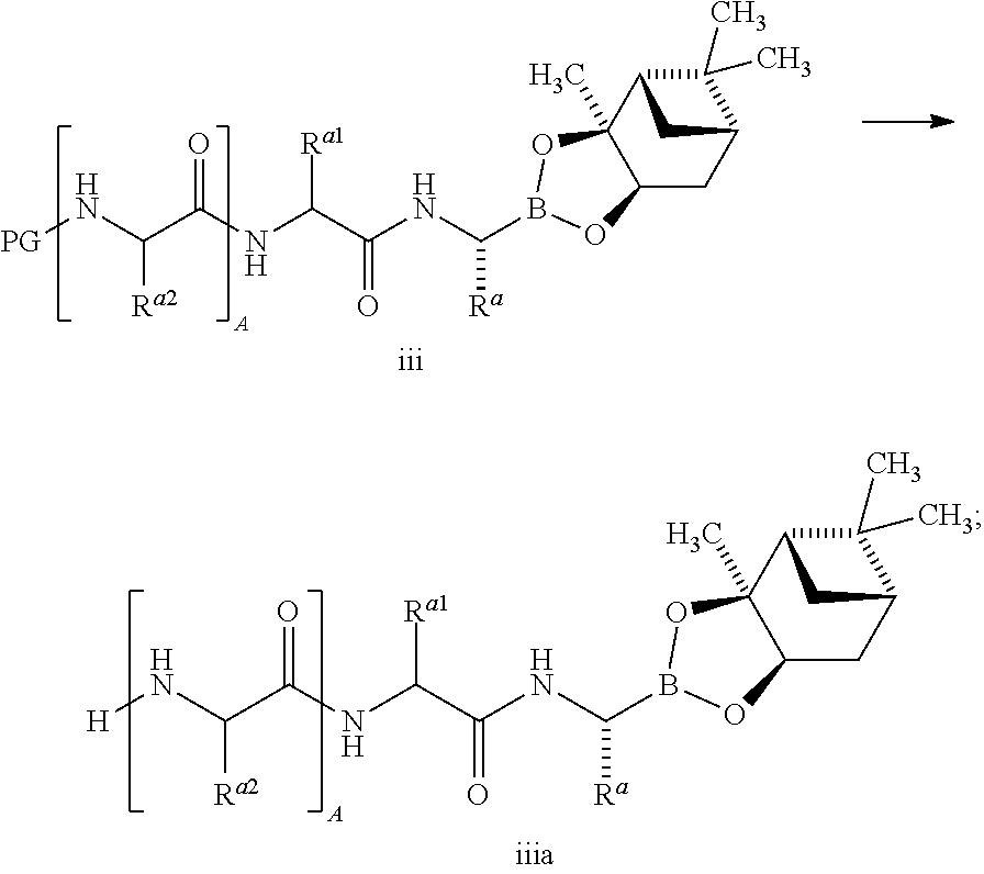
[PG]NC(C(NC(C(NC([Ra])B1OC2(C)C3C(C)(C)C(CC2O1)C3)=O)[Ra1])=O)[Ra2].[H]NC(C(NC(C(NC([Ra])B1OC2(C)C3C(C)(C)C(CC2O1)C3)=O)[Ra1])=O)[Ra2]
